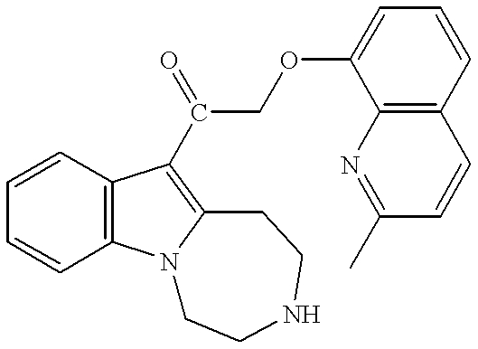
C1=CC2=C(C=C1)C(C(COC1=CC=CC3=C1N=C(C)C=C3)=O)=C1N2CCNCC1
